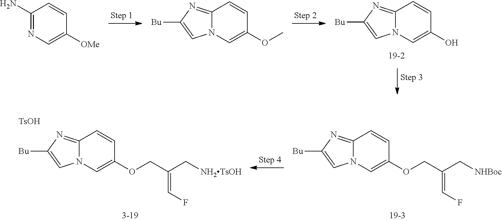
C1=C(O)C=CC2=NC([Bu])=CN12.C1=C(OC)C=CC2=NC([Bu])=CN12.C1=C([OMe])C=CC(N)=N1.C1=C(OCC(C[NHBoc])=CF)C=CC2=NC([Bu])=CN12.C1=C(OCC(C[NH2TsOH])=CF)C=CC2=NC([Bu])=CN12.[TsOH]
